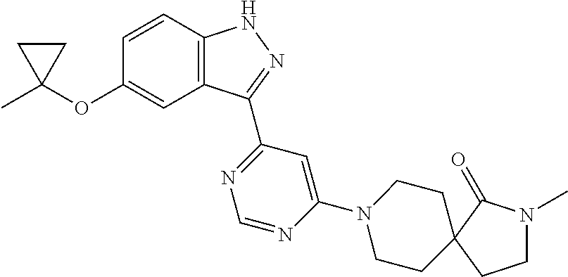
C1C(C)(OC2=CC3=C(C=C2)NN=C3C2=NC=NC(N3CCC4(CC3)C(=O)N(C)CC4)=C2)C1
